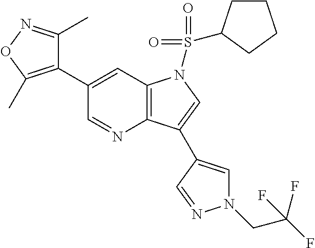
C1(C2=C(C)ON=C2C)=CC2=C(N=C1)C(C1=CN(CC(F)(F)F)N=C1)=CN2S(=O)(=O)C1CCCC1
